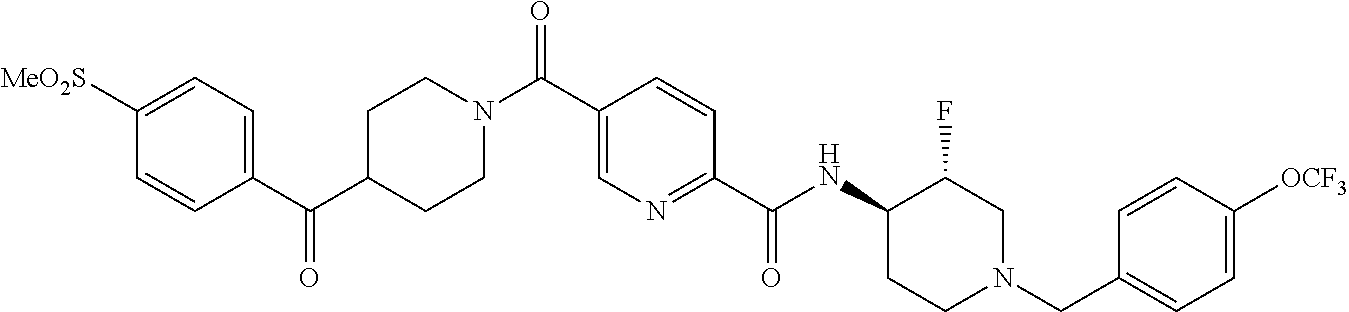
C1(C(C2CCN(C(C3=CN=C(C(NC4CCN(CC5=CC=C([OCF3])C=C5)CC4F)=O)C=C3)=O)CC2)=O)=CC=C([MeO2S])C=C1
